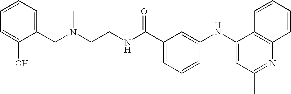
N(CCNC(C1=CC=CC(NC2=CC(C)=NC3=C2C=CC=C3)=C1)=O)(C)CC1=CC=CC=C1O
